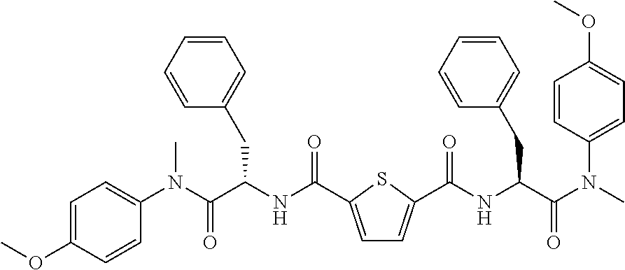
C1=C(C(NC(C(N(C2=CC=C(OC)C=C2)C)=O)CC2=CC=CC=C2)=O)SC(C(NC(C(N(C)C2=CC=C(OC)C=C2)=O)CC2=CC=CC=C2)=O)=C1
